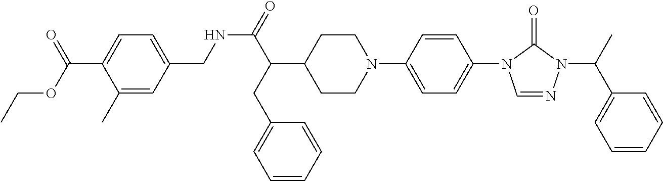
N(C(C(C1CCN(C2=CC=C(N3C=NN(C(C)C4=CC=CC=C4)C3=O)C=C2)CC1)CC1=CC=CC=C1)=O)CC1=CC=C(C(OCC)=O)C(C)=C1
